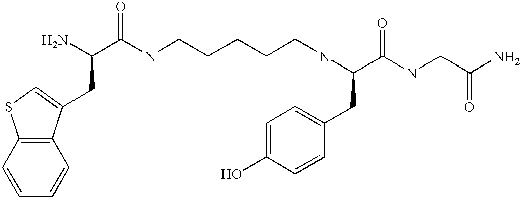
NC(C(NCCCCCNC(CC1=CC=C(O)C=C1)C(=O)NCC(N)=O)=O)CC1=CSC2=C1C=CC=C2
